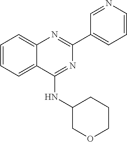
C1(C2=CC=CN=C2)=NC2=CC=CC=C2C(NC2COCCC2)=N1
